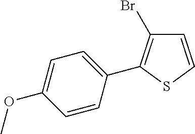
C1=CSC(C2=CC=C(OC)C=C2)=C1Br
